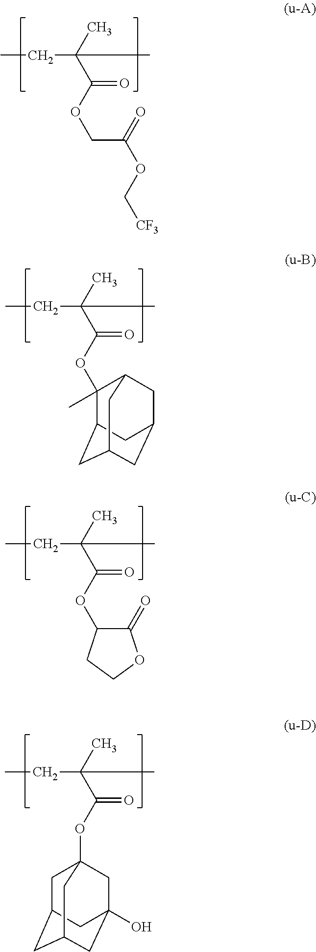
CCC(C)(C(OCC(=O)OC[CF3])=O)C.CCC(C)(C(OC1(C)C2CC3CC(CC1C3)C2)=O)C.CCC(C)(C(OC1C(=O)OCC1)=O)C.CCC(C)(C(OC12CC3CC(CC(O)(C1)C3)C2)=O)C
